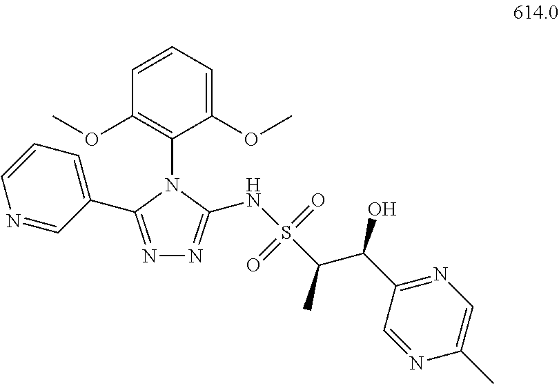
N1=C(C2=CC=CN=C2)N(C2=C(OC)C=CC=C2OC)C(NS(C(C(O)C2=NC=C(C)N=C2)C)(=O)=O)=N1
